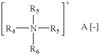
[R4]N([R5])([R5])[R6]
